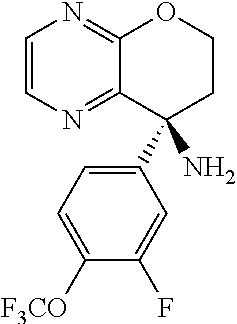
NC1(C2=CC=C([F3CO])C(F)=C2)CCOC2=NC=CN=C12
